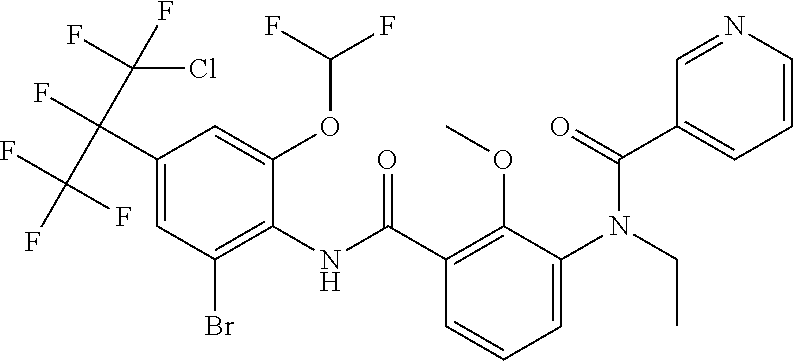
C1(C(F)(C(F)(F)F)C(F)(F)Cl)=CC(Br)=C(NC(C2=C(OC)C(N(CC)C(=O)C3=CC=CN=C3)=CC=C2)=O)C(OC(F)F)=C1
